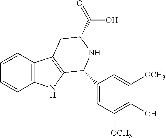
C1=CC2=C(C=C1)C1=C(N2)C(C2=CC([OCH3])=C(O)C([OCH3])=C2)NC(C(=O)O)C1
